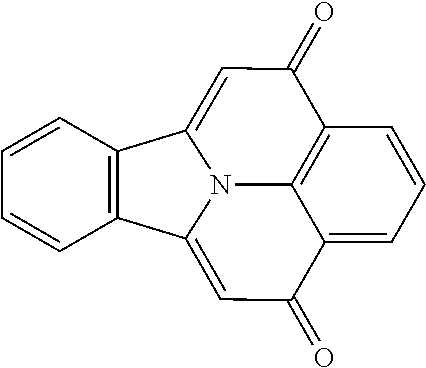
C12=C(C=CC=C1)C1=CC(=O)C3=C4N1C2=CC(=O)C4=CC=C3
